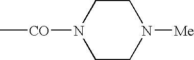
C1CN([CO]C)CCN1[Me]
